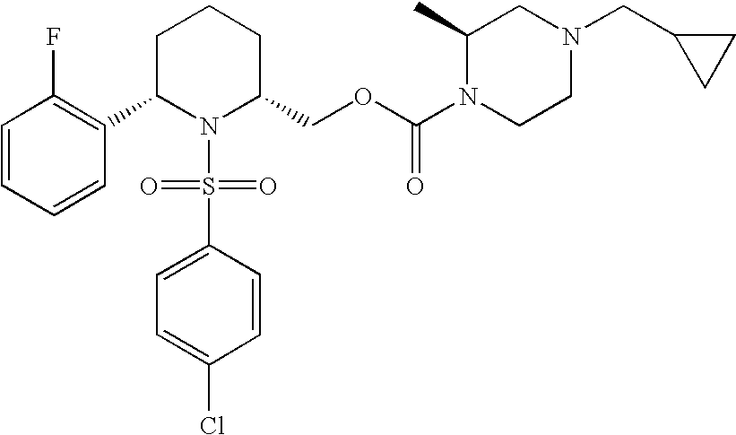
C1=CC=CC(C2N(S(=O)(=O)C3=CC=C(Cl)C=C3)C(COC(N3CCN(CC4CC4)CC3C)=O)CCC2)=C1F
